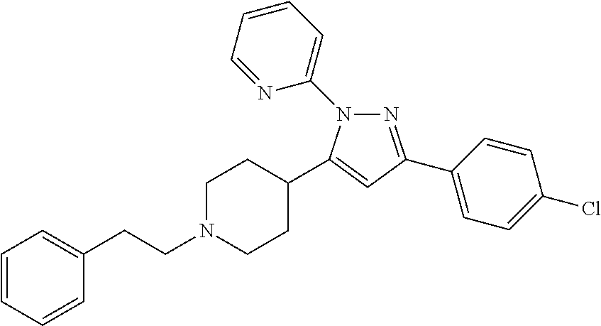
C1=CC=CC(CCN2CCC(C3=CC(C4=CC=C(Cl)C=C4)=NN3C3=CC=CC=N3)CC2)=C1
